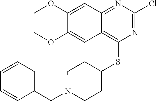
C1=CC=C(CN2CCC(SC3=C4C(=NC(Cl)=N3)C=C(OC)C(OC)=C4)CC2)C=C1
